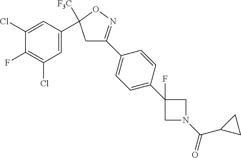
C1=C(C2([F3C])CC(C3=CC=C(C4(F)CN(C(=O)C5CC5)C4)C=C3)=NO2)C=C(Cl)C(F)=C1Cl
